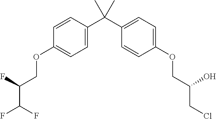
C1=C(C(C2=CC=C(OCC(CCl)O)C=C2)(C)C)C=CC(OCC(C(F)F)F)=C1
